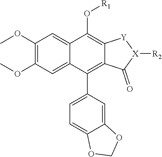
C1(OC)=C(OC)C=C2C(=C1)C(O[R1])=C1C(=C2C2=CC=C3C(=C2)OCO3)C(=O)[X]([R2])[Y]1
